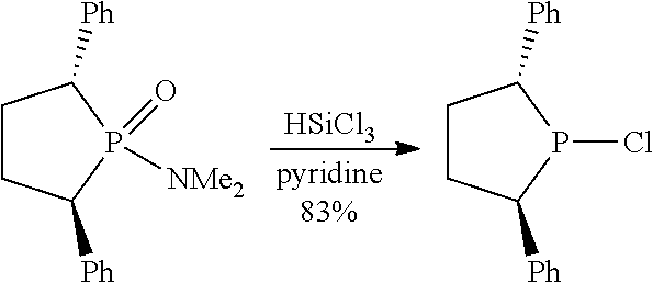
[HSiCl3].C1CC([Ph])P([NMe2])(=O)C1[Ph].C1CC([Ph])P(Cl)C1[Ph]
